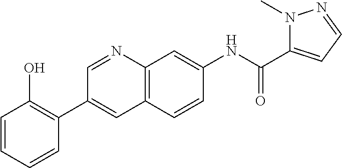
C1=CC=CC(C2=CC3=C(N=C2)C=C(NC(C2=CC=NN2C)=O)C=C3)=C1O
